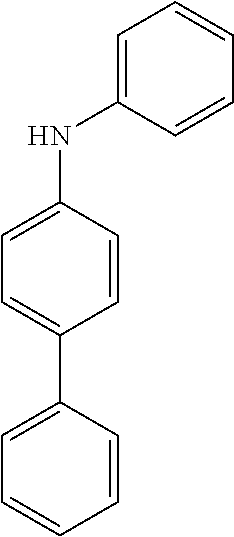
C1=CC(NC2=CC=CC=C2)=CC=C1C1=CC=CC=C1
